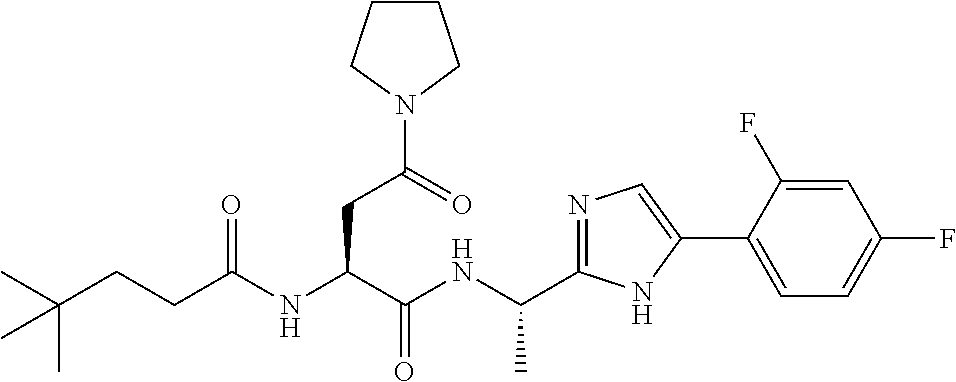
C(NC(C(NC(CCC(C)(C)C)=O)CC(N1CCCC1)=O)=O)(C)C1=NC=C(C2=CC=C(F)C=C2F)N1
